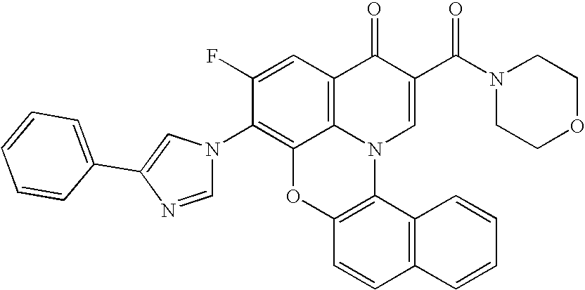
C1(F)=CC2=C3C(=C1N1C=NC(C4=CC=CC=C4)=C1)OC1=C(N3C=C(C(N3CCOCC3)=O)C2=O)C2=C(C=C1)C=CC=C2
